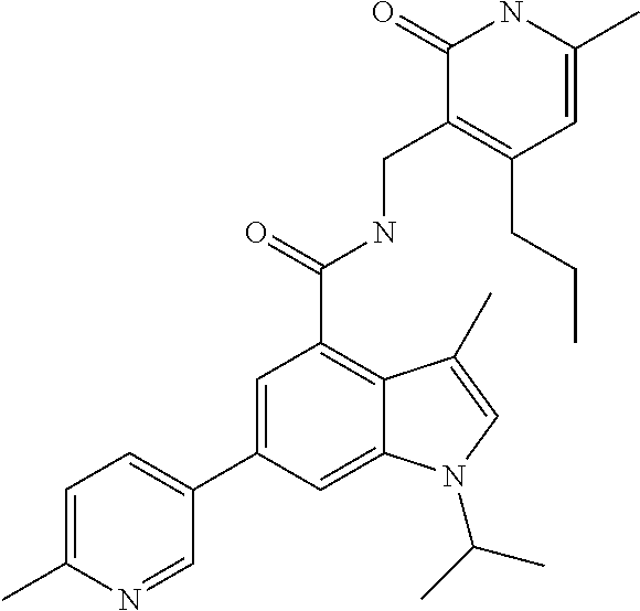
C1=C(C)NC(=O)C(CNC(C2=C3C(=CC(C4=CC=C(C)N=C4)=C2)N(C(C)C)C=C3C)=O)=C1CCC
